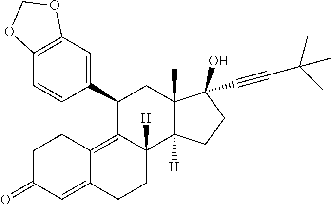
C1(C2=CC3=C(C=C2)OCO3)C2=C3C(=CC(=O)CC3)CCC2([H])C2([H])C(C)(C1)C(C#CC(C)(C)C)(O)CC2
